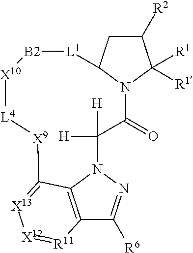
C12=C3N(N=C1[R6])C([H])([H])C(=O)N1C(CC([R2])C1([R1])[R1])[L1][B2][X10][L4][X9]C3=[X13][X12]=[R11]2
